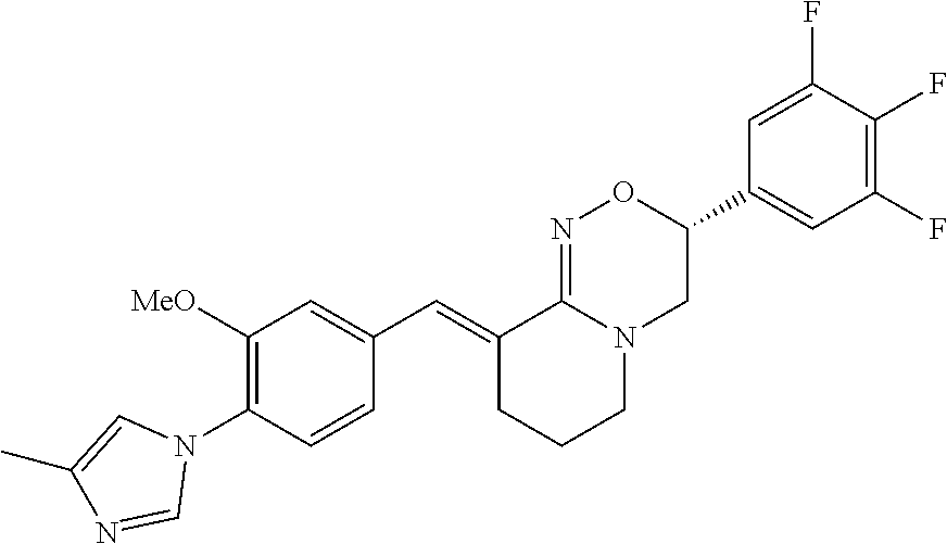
C1([MeO])=C(N2C=C(C)N=C2)C=CC(C=C2CCCN3C2=NOC(C2=CC(F)=C(F)C(F)=C2)C3)=C1
